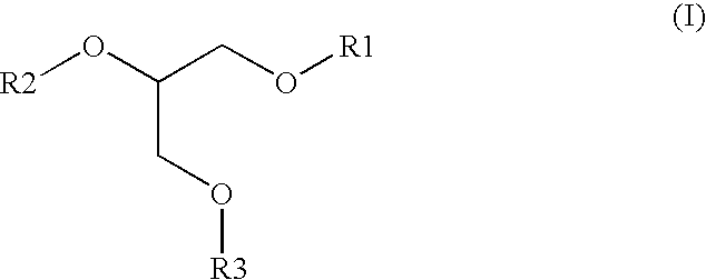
[R3]OCC(O[R2])CO[R1]
